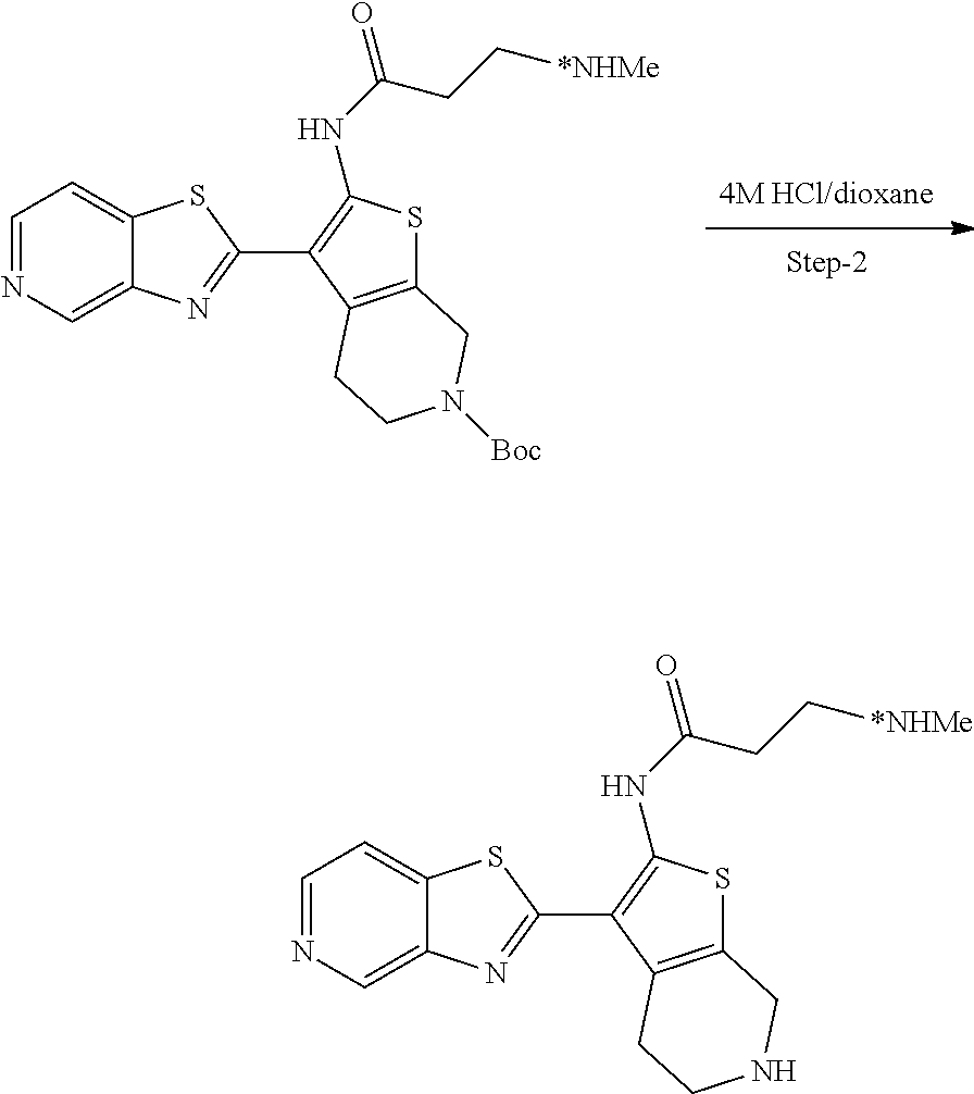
C1=NC=C2C(=C1)SC(C1=C(NC(=O)CC[*NHMe])SC3=C1CCN([Boc])C3)=N2.C1=NC=C2C(=C1)SC(C1=C(NC(=O)CC[*NHMe])SC3=C1CCNC3)=N2
